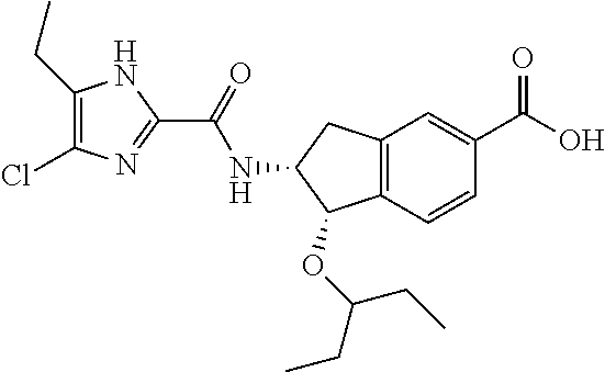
C1(CC)=C(Cl)N=C(C(=O)NC2C(OC(CC)CC)C3=C(C2)C=C(C(O)=O)C=C3)N1
